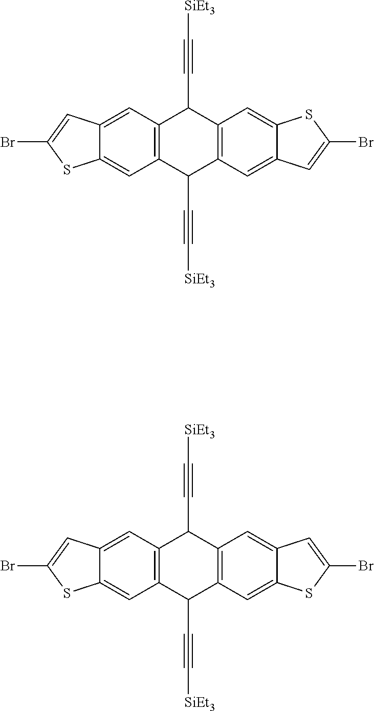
C12=C(C=C3C(=C1)SC(Br)=C3)C(C#C[SiEt3])C1=C(C2C#C[SiEt3])C=C2C(=C1)SC(Br)=C2.C12=C(C=C3C(=C1)C=C(Br)S3)C(C#C[SiEt3])C1=C(C2C#C[SiEt3])C=C2C(=C1)SC(Br)=C2
